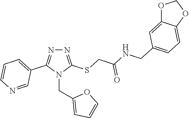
N1=C(SCC(NCC2=CC=C3C(=C2)OCO3)=O)N(CC2=CC=CO2)C(C2=CC=CN=C2)=N1
